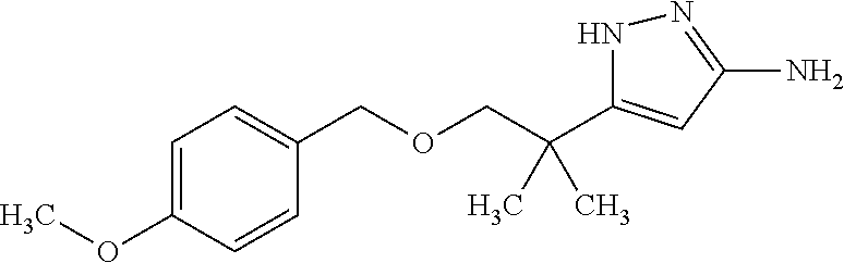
C1=C(OC)C=CC(COCC(C2=CC(N)=NN2)(C)C)=C1
